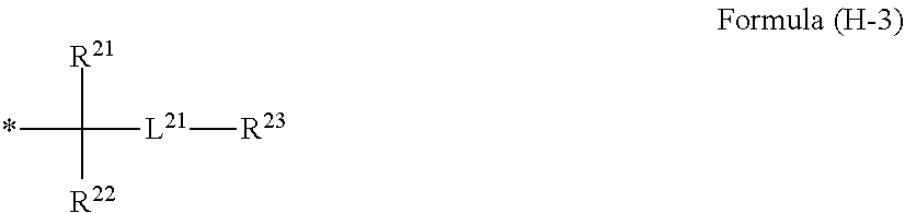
*C([R21])([R22])[L21][R23]
